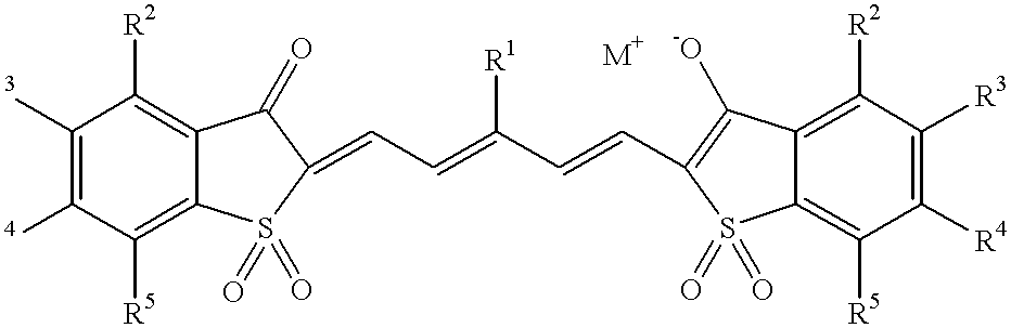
C(=C(C=CC1=C([-O])C2=C([R2])C([R3])=C([R4])C([R5])=C2S1(=O)=O)[R1])C=C1S(=O)(=O)C2=C([R5])C([4])=C([3])C([R2])=C2C1=O.[M+]
